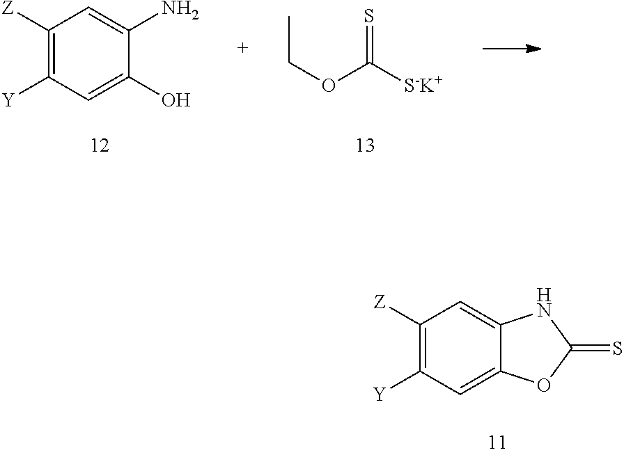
C1([Z])=C([Y])C=C2C(=C1)NC(=S)O2.C(OC([S-K+])=S)C.C1([Z])=C([Y])C=C(O)C(N)=C1
